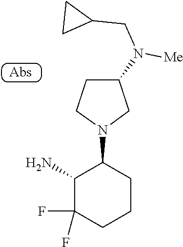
C1(N)C(F)(F)CCCC1N1CC(N(CC2CC2)[Me])CC1
